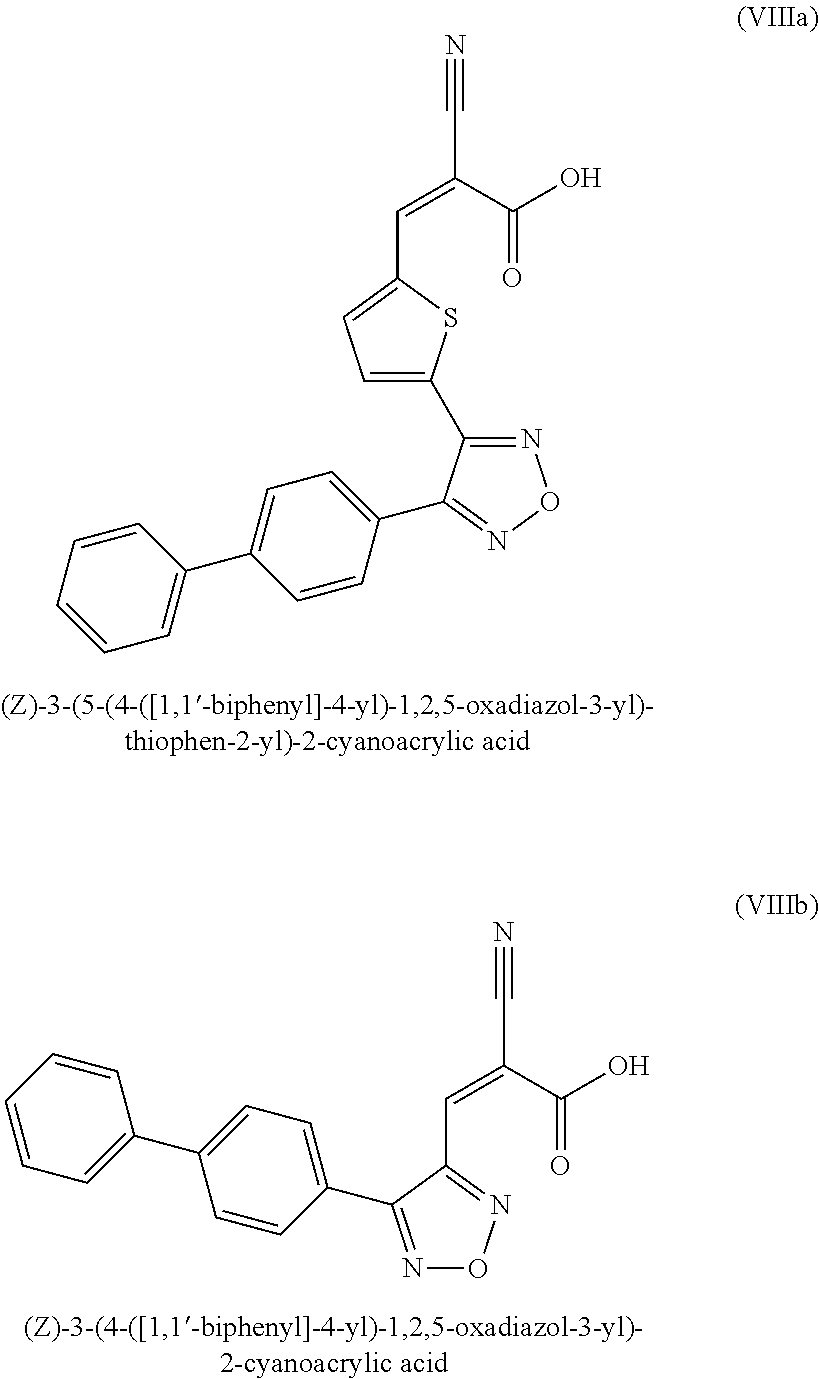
C(C(=CC1=CC=C(C2=NON=C2C2=CC=C(C3=CC=CC=C3)C=C2)S1)C(O)=O)#N.C(C(=CC1=NON=C1C1=CC=C(C2=CC=CC=C2)C=C1)C(O)=O)#N
